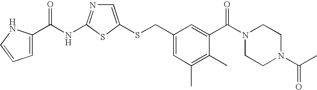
C1=C(SCC2=CC(C)=C(C)C(C(N3CCN(C(=O)C)CC3)=O)=C2)SC(NC(=O)C2=CC=CN2)=N1
